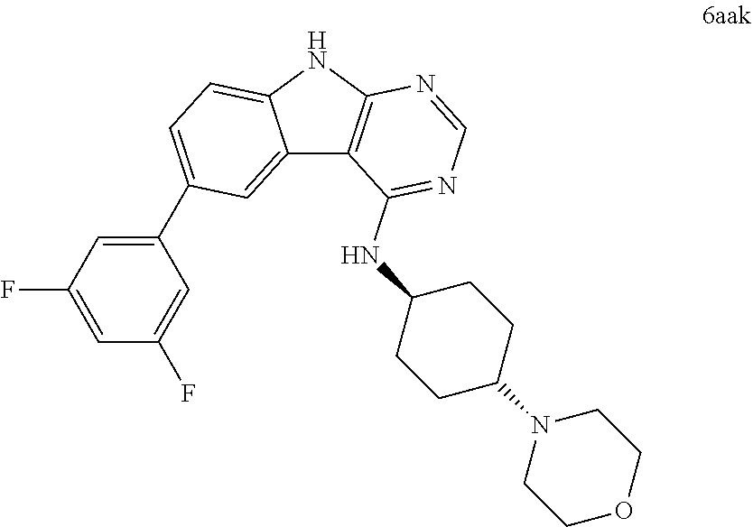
C1COCCN1C1CCC(NC2=NC=NC3=C2C2=CC(C4=CC(F)=CC(F)=C4)=CC=C2N3)CC1
